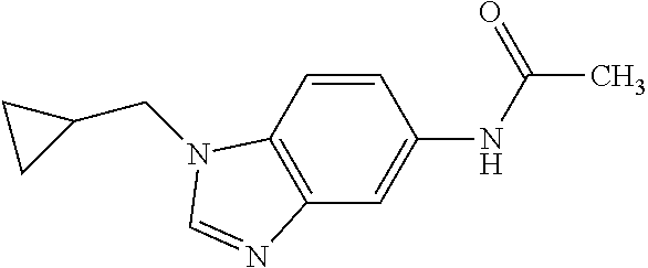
C1=CC2=C(C=C1NC(C)=O)N=CN2CC1CC1
